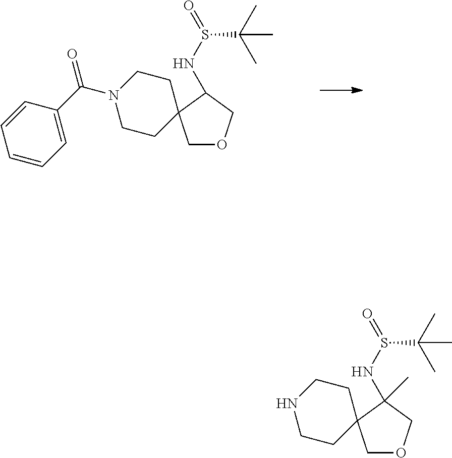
C1OCC(NS(=O)C(C)(C)C)C12CCN(C(C1=CC=CC=C1)=O)CC2.C1OCC(NS(=O)C(C)(C)C)(C)C12CCNCC2
